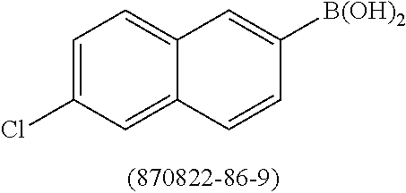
C1=C(Cl)C=C2C(=C1)C=C([B(OH)2])C=C2
